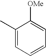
C1(C)=CC=CC=C1[OMe]
